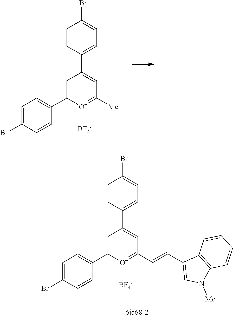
C1=CC(C2=CC([Me])=[O+]C(C3=CC=C(Br)C=C3)=C2)=CC=C1Br.[BF4-].C1=CC(C2=CC(C=CC3=CN([Me])C4=C3C=CC=C4)=[O+]C(C3=CC=C(Br)C=C3)=C2)=CC=C1Br.[BF4-]
